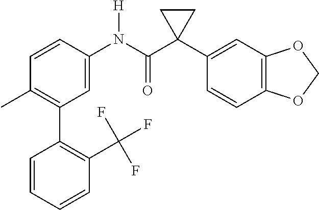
C1=C(N(C(C2(C3=CC4=C(C=C3)OCO4)CC2)=O)[H])C=CC(C)=C1C1=C(C(F)(F)F)C=CC=C1
